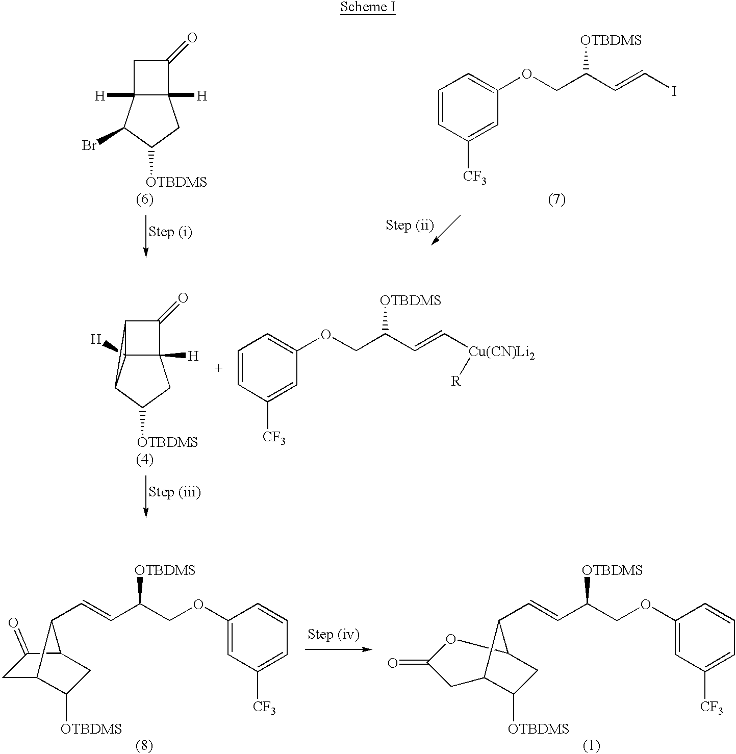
C1C2([H])C([H])(C1=O)CC([OTBDMS])C2Br.C1=CC([CF3])=CC(OCC(C=CI)[OTBDMS])=C1.C12C3([H])C([H])(C1=O)CC([OTBDMS])C23.C1=CC([CF3])=CC(OCC(C=C[Cu(CN)Li2][R])[OTBDMS])=C1.C1=CC(OCC(C=CC2C3CC(=O)C2CC3[OTBDMS])[OTBDMS])=CC([CF3])=C1.C12CC([OTBDMS])C(C1C=CC(COC1=CC([CF3])=CC=C1)[OTBDMS])CC(=O)O2
